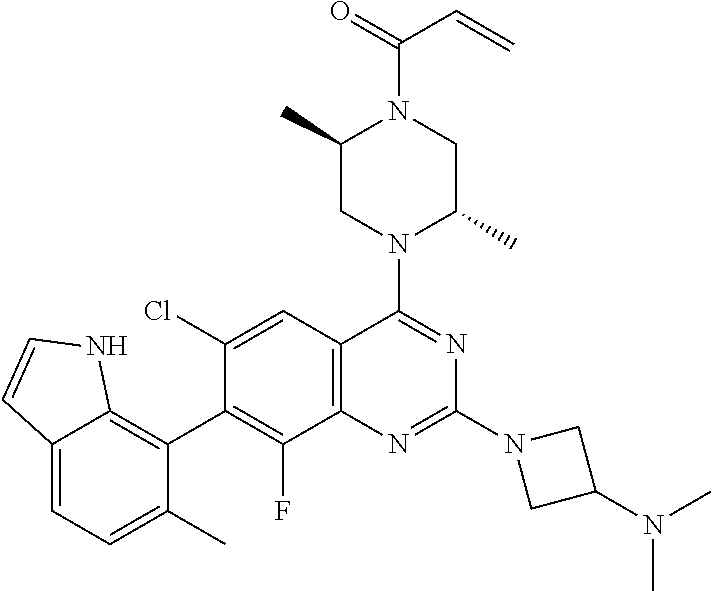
C12=CC=C(C)C(C3=C(F)C4=C(C=C3Cl)C(N3C(C)CN(C(=O)C=C)C(C)C3)=NC(N3CC(N(C)C)C3)=N4)=C1NC=C2
